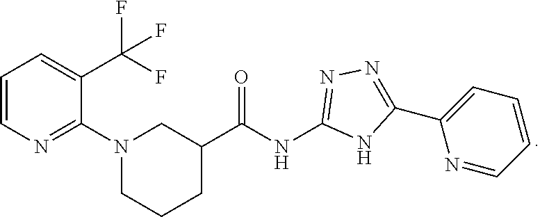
C1=CN=C(N2CCCC(C(NC3=NN=C(C4=CC=CC=N4)N3)=O)C2)C(C(F)(F)F)=C1
